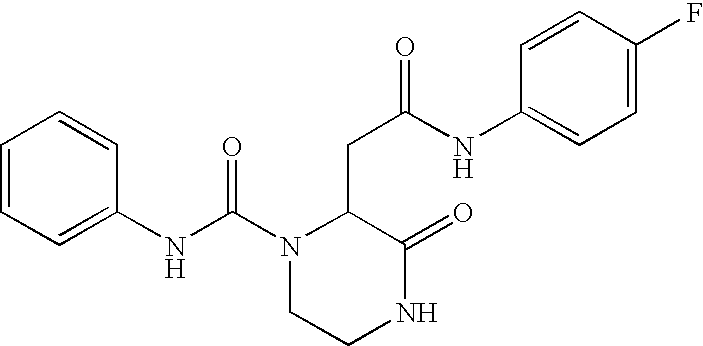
C1=CC=C(NC(N2CCNC(=O)C2CC(NC2=CC=C(F)C=C2)=O)=O)C=C1
